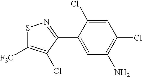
C1(C2=NSC([F3C])=C2Cl)=CC(N)=C(Cl)C=C1Cl
